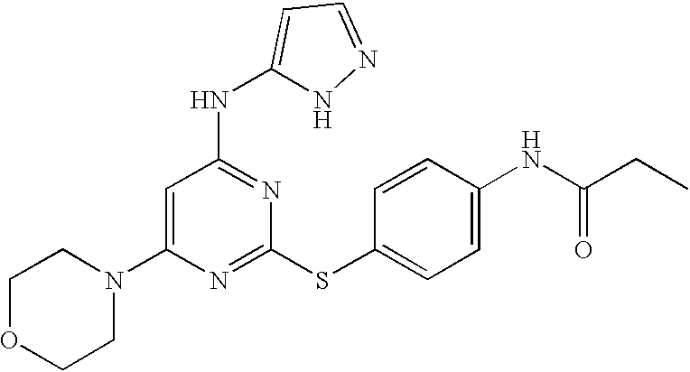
N1(C2=CC(NC3=CC=NN3)=NC(SC3=CC=C(NC(=O)CC)C=C3)=N2)CCOCC1
